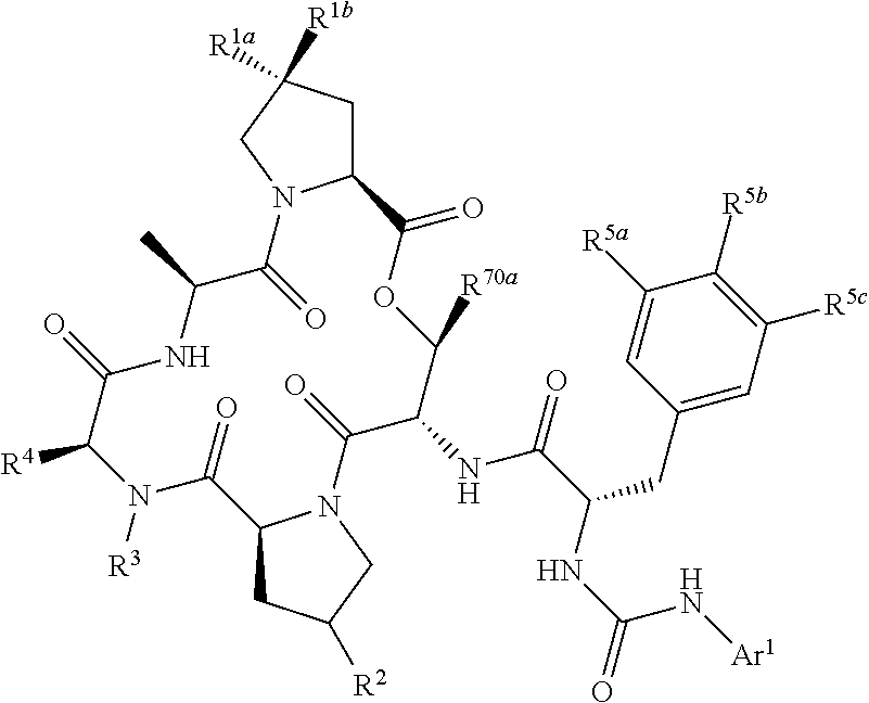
C12CC([R1b])([R1a])CN1C(=O)C(C)NC(=O)C([R4])N([R3])C(=O)C1N(C(=O)C(NC(C(CC3=CC([R5c])=C([R5b])C([R5a])=C3)NC(=O)N[Ar1])=O)C([R70a])OC2=O)CC([R2])C1
